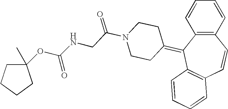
C1=CC=CC2=C1C(=C1CCN(C(=O)CNC(OC3(C)CCCC3)=O)CC1)C1=C(C=C2)C=CC=C1
